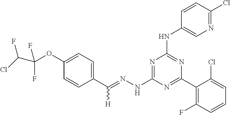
C1(C(=NNC2=NC(NC3=CN=C(Cl)C=C3)=NC(C3=C(F)C=CC=C3Cl)=N2)[H])=CC=C(OC(C(Cl)F)(F)F)C=C1
